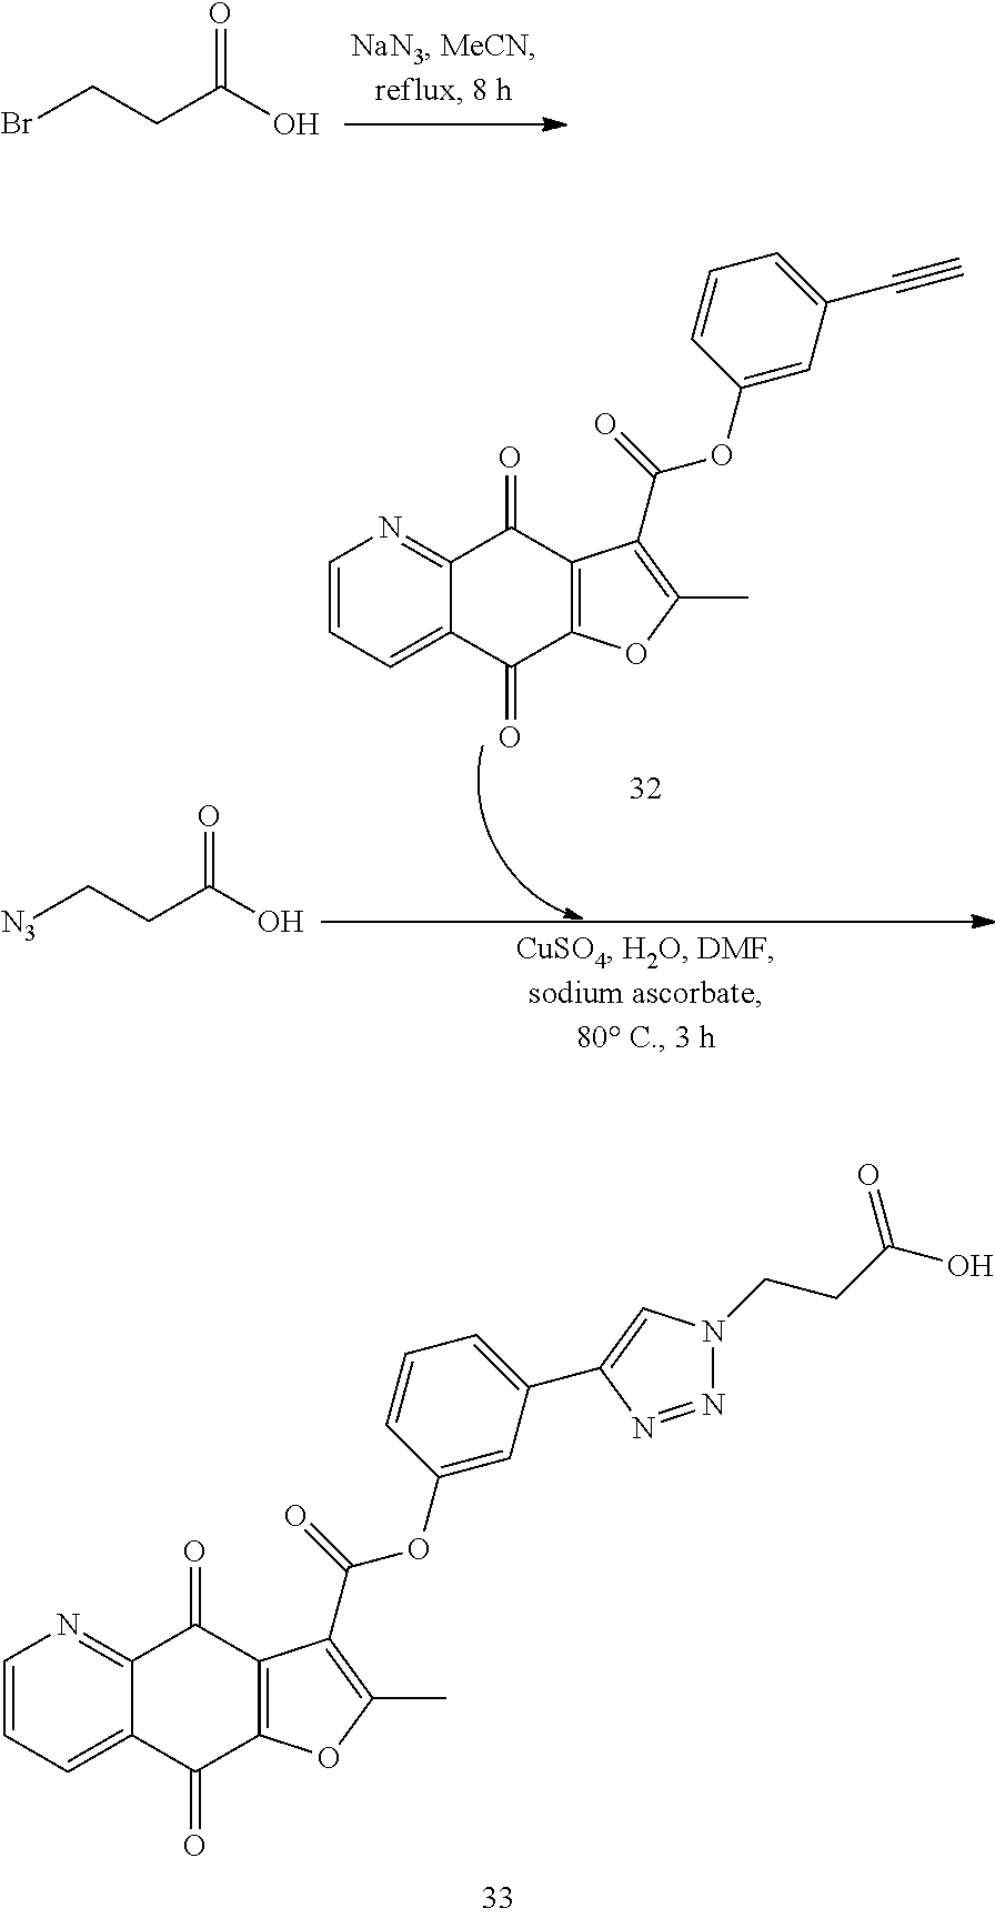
O=C(O)CCBr.C1=CC=C2C(=N1)C(=O)C1=C(C2=O)OC(C)=C1C(=O)OC1=CC(C#C)=CC=C1.O=C(O)CC[N3].C1=CC=C2C(=N1)C(=O)C1=C(C2=O)OC(C)=C1C(=O)OC1=CC(C2=CN(CCC(O)=O)N=N2)=CC=C1
